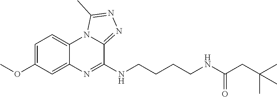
C1=C(OC)C=C2C(=C1)N1C(=NN=C1C)C(NCCCCNC(CC(C)(C)C)=O)=N2
